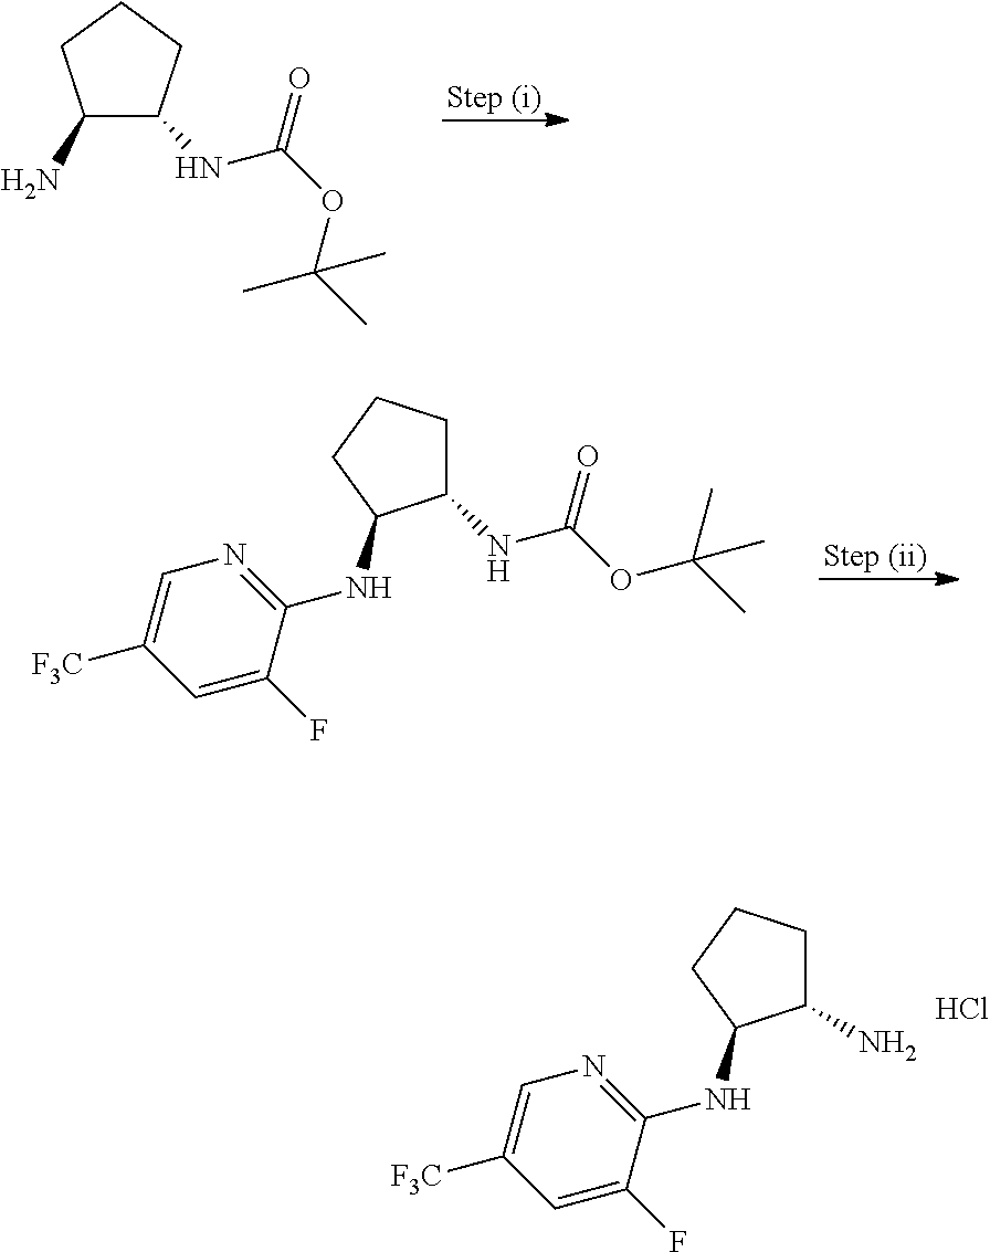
C1C(NC(OC(C)(C)C)=O)C(N)CC1.N(C(OC(C)(C)C)=O)C1CCCC1NC1=NC=C([F3C])C=C1F.NC1CCCC1NC1=NC=C([F3C])C=C1F.Cl
